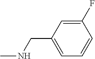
C1(F)=CC(CNC)=CC=C1
